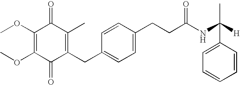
C1(=O)C(CC2=CC=C(CCC(NC([H])(C3=CC=CC=C3)C)=O)C=C2)=C(C)C(=O)C(OC)=C1OC
